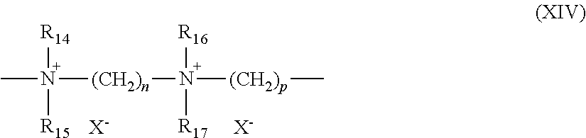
CN([R14])([R15])[(CH2)n]N([R16])([R17])[(CH2)p]C.[X-].[X-]
